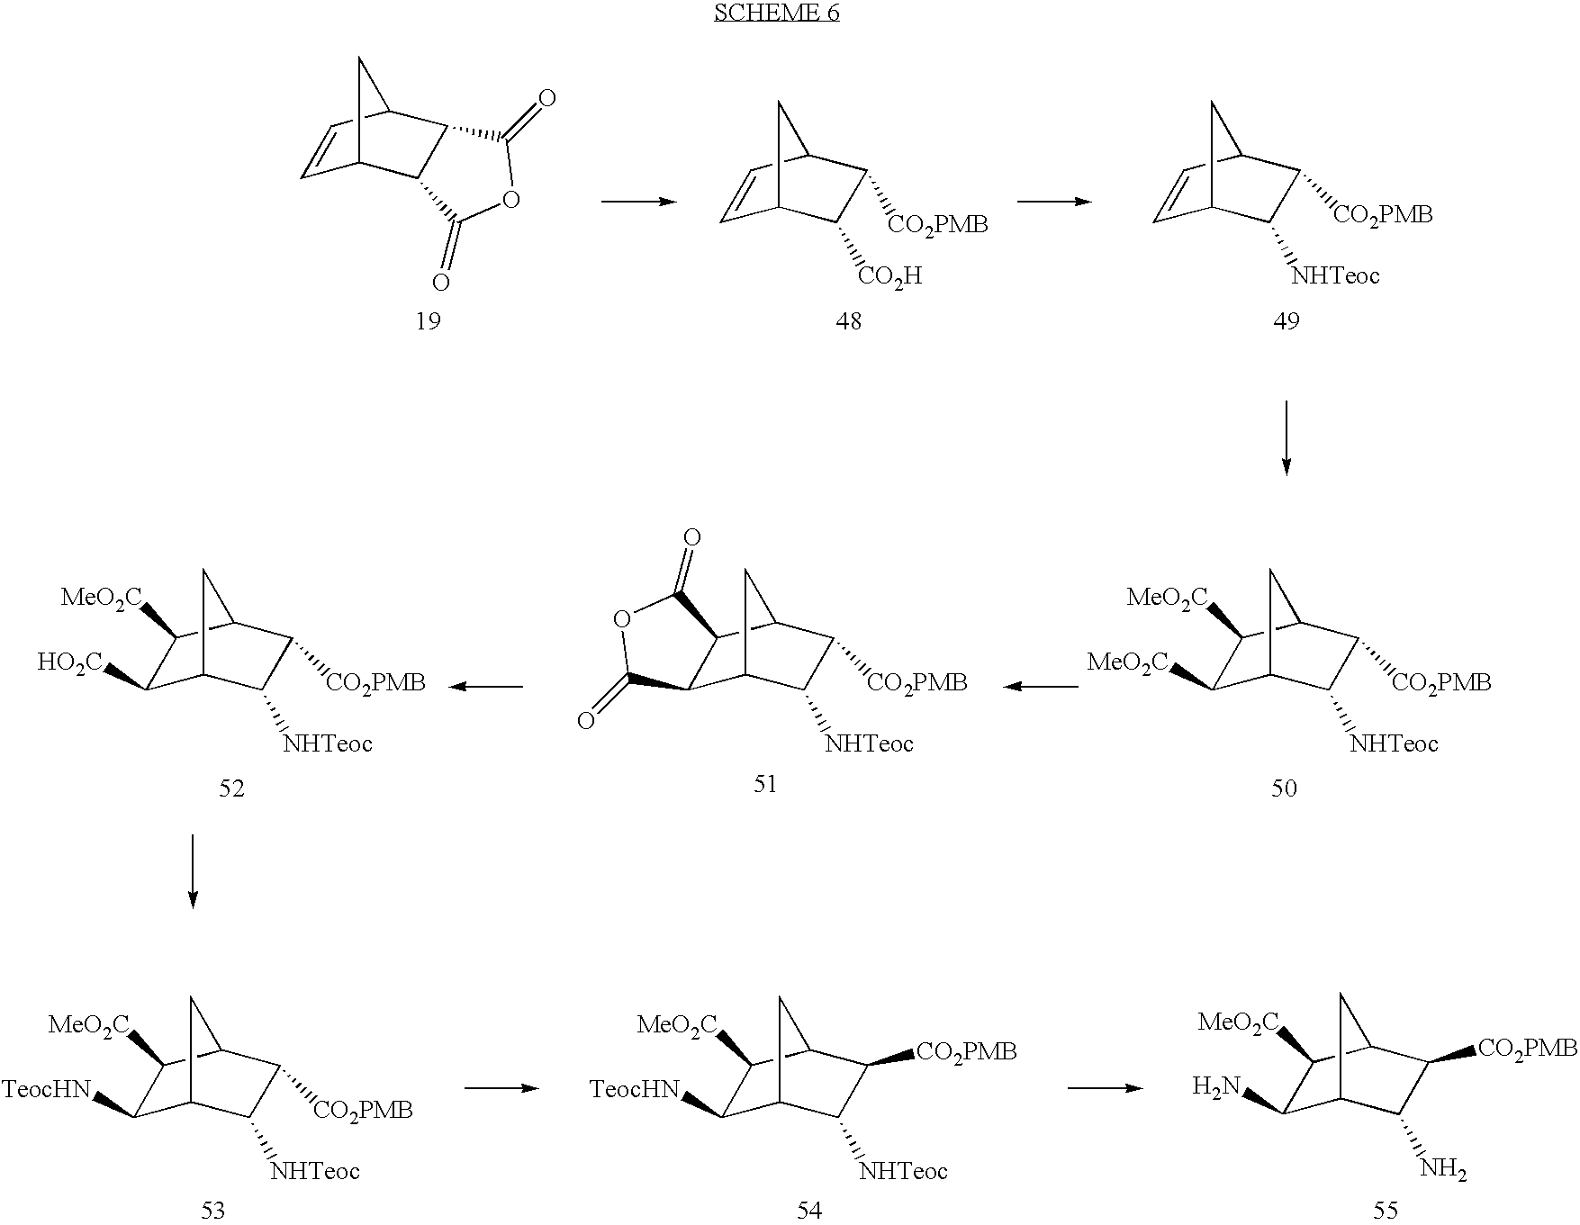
C1=CC2C3C(C1C2)C(=O)OC3=O.C1=CC2C([CO2PMB])C([CO2H])C1C2.C1=CC2C([CO2PMB])C([NHTeoc])C1C2.C1([MeO2C])C2C([NHTeoc])C([CO2PMB])C(C1[MeO2C])C2.C12C3C([NHTeoc])C([CO2PMB])C(C1C(=O)OC2=O)C3.C1([HO2C])C2C([NHTeoc])C([CO2PMB])C(C1[MeO2C])C2.C1([TeocHN])C2CC(C1[MeO2C])C([CO2PMB])C2[NHTeoc].C1([TeocHN])C2CC(C1[MeO2C])C([CO2PMB])C2[NHTeoc].C1(N)C2CC(C1[MeO2C])C([CO2PMB])C2N
